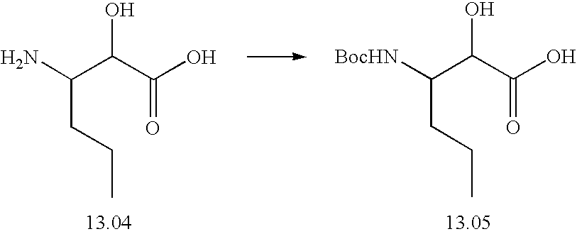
NC(C(C(O)=O)O)CCC.[BocHN]C(C(C(O)=O)O)CCC
